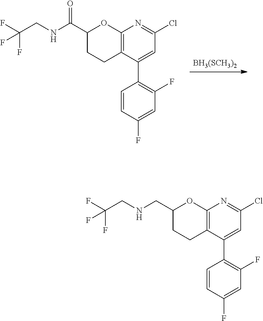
[BH3(SCH3)2].C12=C(C(C3=C(F)C=C(F)C=C3)=CC(Cl)=N1)CCC(C(NCC(F)(F)F)=O)O2.C12=C(C(C3=C(F)C=C(F)C=C3)=CC(Cl)=N1)CCC(CNCC(F)(F)F)O2
